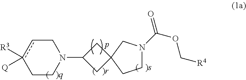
C1cc([R3])([Q])CCN1C1CC2(C1)CCN(C(OC[R4])=O)C2
